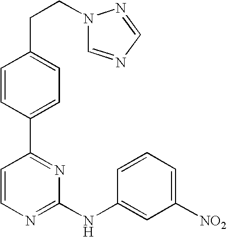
C1=CC(C2=NC(NC3=CC([NO2])=CC=C3)=NC=C2)=CC=C1CCN1C=NC=N1
